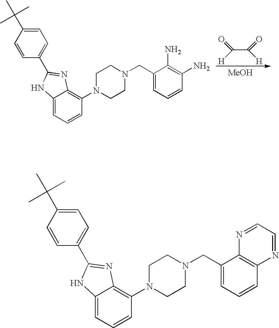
N1(CC2=CC=CC3=C2N=CC=N3)CCN(C2=C3C(=CC=C2)NC(C2=CC=C(C(C)(C)C)C=C2)=N3)CC1.N1(CC2=CC=CC(N)=C2N)CCN(C2=C3C(=CC=C2)NC(C2=CC=C(C(C)(C)C)C=C2)=N3)CC1.[H]C(C([H])=O)=O.[MeOH]
